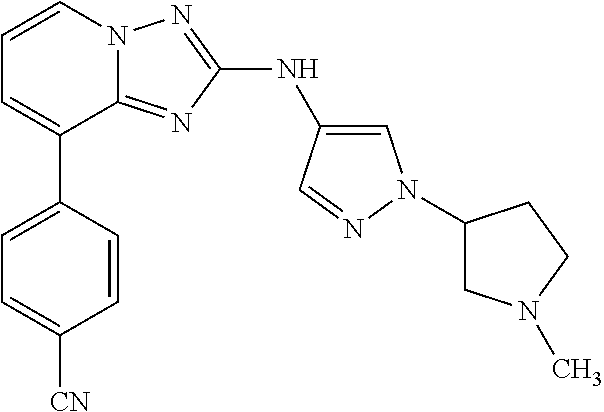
C1=C(C2=CC=CN3C2=NC(NC2=CN(C4CN(C)CC4)N=C2)=N3)C=CC([CN])=C1
